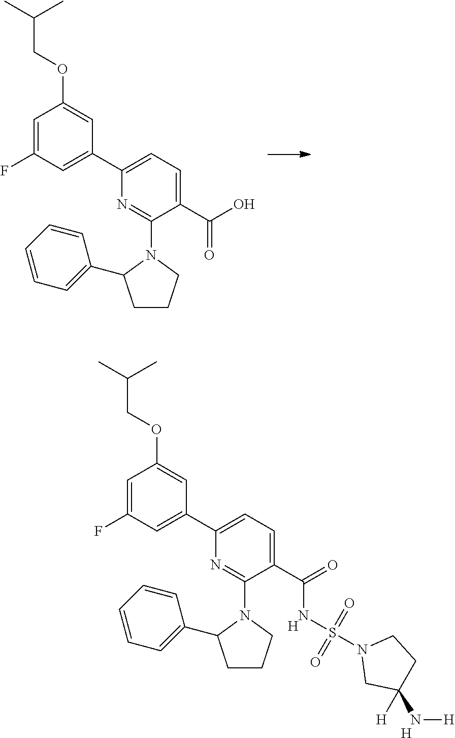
C1=C(F)C=C(C2=CC=C(C(O)=O)C(N3C(C4=CC=CC=C4)CCC3)=N2)C=C1OCC(C)C.C1=C(F)C=C(C2=CC=C(C(=O)NS(N3CC(N[H])([H])CC3)(=O)=O)C(N3C(C4=CC=CC=C4)CCC3)=N2)C=C1OCC(C)C.[H].[H]
